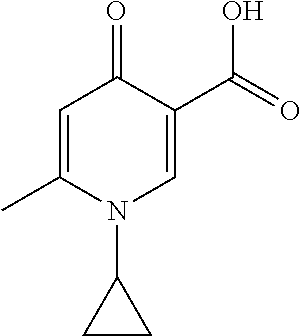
C1=C(C)N(C2CC2)C=C(C(=O)O)C1=O
